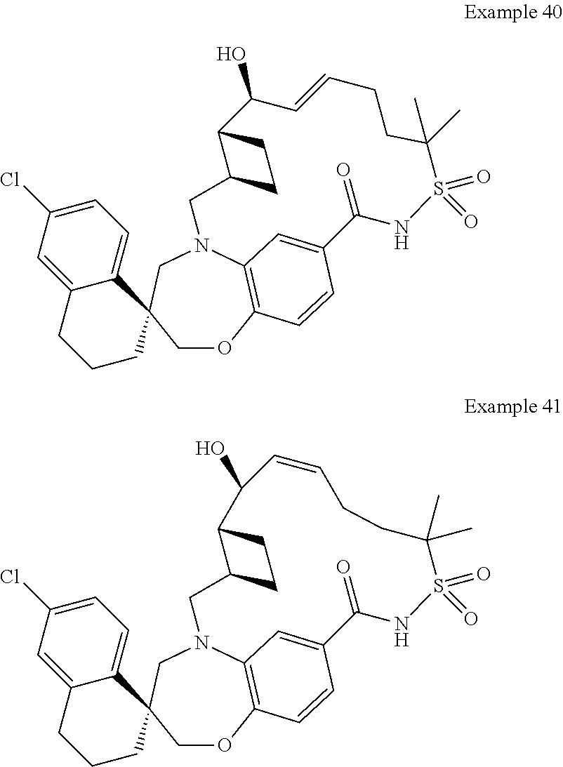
C12=CC(Cl)=CC=C1C1(CCC2)COC2=C3N(C1)CC1C(C(O)C=CCCC(C)(C)S(=O)(=O)NC(=O)C(=C3)C=C2)CC1.C12=CC(Cl)=CC=C1C1(CCC2)COC2=C3N(C1)CC1CCC1C(O)C=CCCC(C)(C)S(=O)(=O)NC(=O)C(=C3)C=C2
